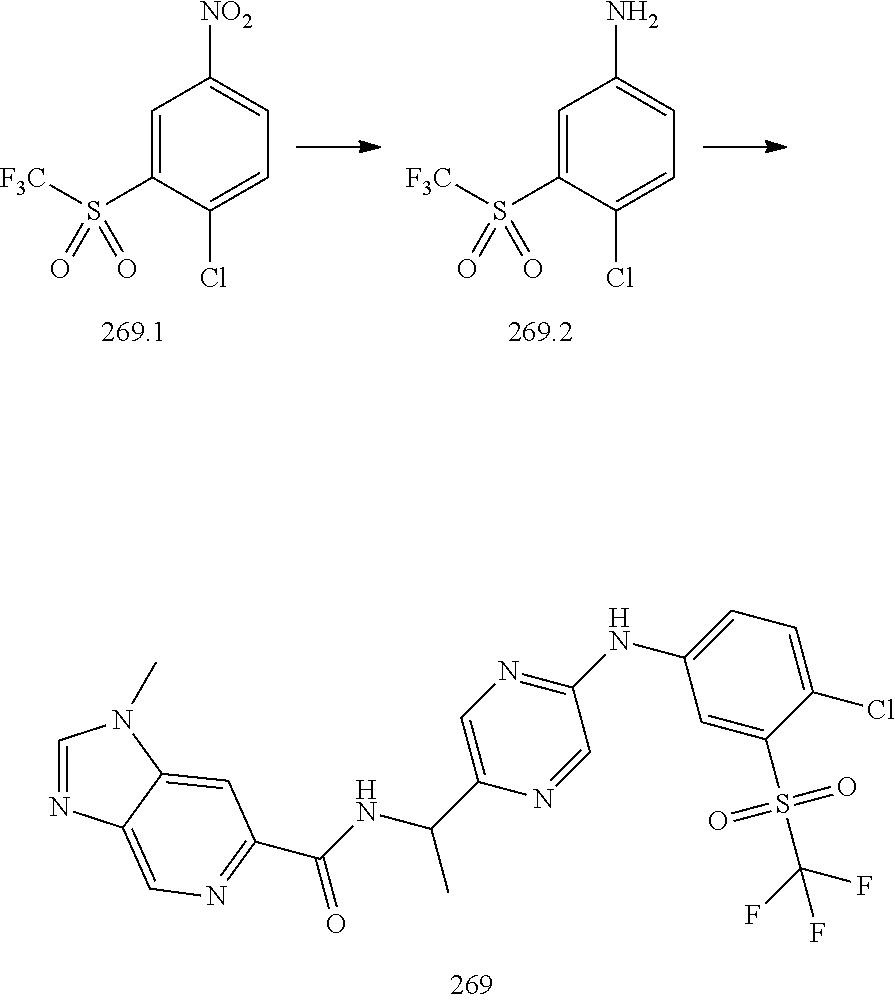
C1=NC2=CN=C(C(=O)NC(C)C3=CN=C(NC4=CC=C(Cl)C(S(C(F)(F)F)(=O)=O)=C4)C=N3)C=C2N1C.C1=C(S([F3C])(=O)=O)C(Cl)=CC=C1[NO2].C1=C(S([F3C])(=O)=O)C(Cl)=CC=C1N
